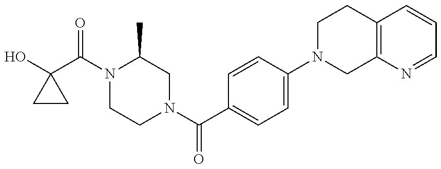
OC1(C(N2CCN(C(C3=CC=C(N4CC5=C(CC4)C=CC=N5)C=C3)=O)CC2C)=O)CC1
